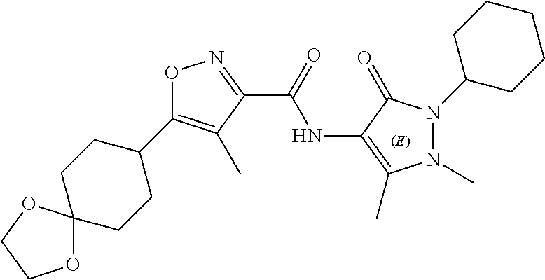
N1(C)N(C2CCCCC2)C(=O)C(NC(=O)C2=NOC(C3CCC4(CC3)OCCO4)=C2C)=C1C
